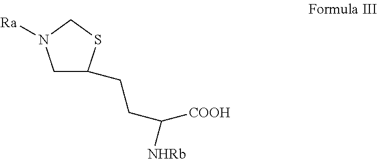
C1C(CCC([COOH])[NHRb])SCN1[Ra]
